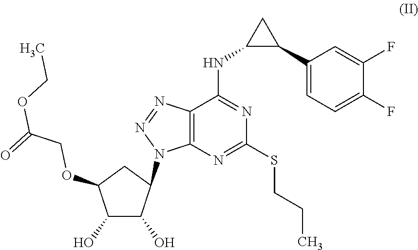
C12=C(N=C(SCCC)N=C1NC1C(C3=CC=C(F)C(F)=C3)C1)N(C1C(O)C(O)C(OCC(=O)OCC)C1)N=N2
